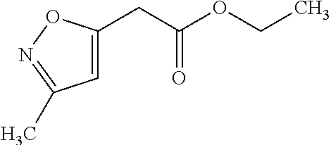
C1=C(CC(OCC)=O)ON=C1C
